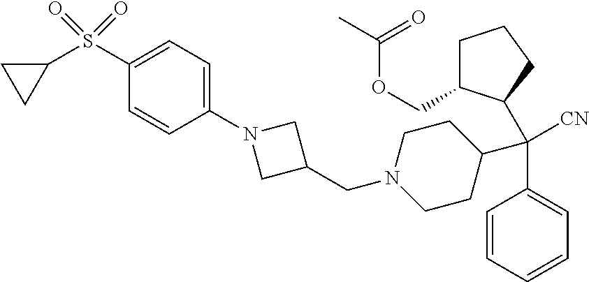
C1=CC=CC=C1C(C1C(COC(C)=O)CCC1)(C1CCN(CC2CN(C3=CC=C(S(=O)(=O)C4CC4)C=C3)C2)CC1)[CN]
